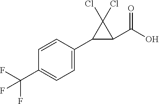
C1=CC(C2C(C(O)=O)C2(Cl)Cl)=CC=C1C(F)(F)F
